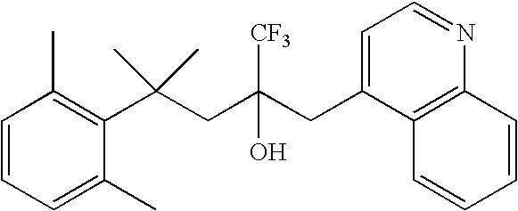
C1=C(C)C(C(CC(CC2=CC=NC3=C2C=CC=C3)([CF3])O)(C)C)=C(C)C=C1
